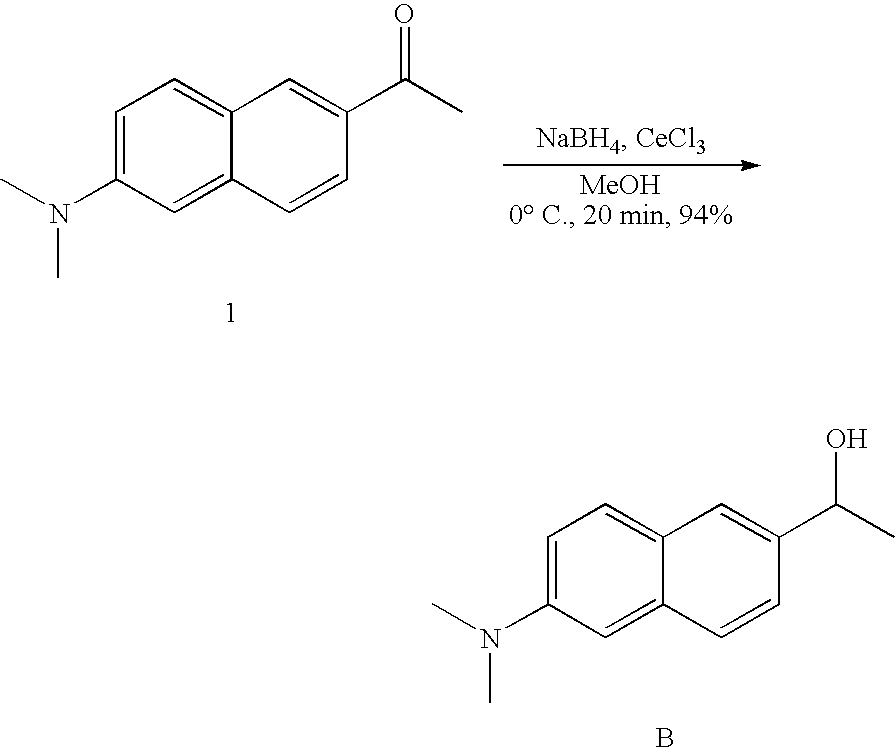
C1=C(N(C)C)C=C2C(=C1)C=C(C(C)=O)C=C2.C1=C(N(C)C)C=C2C(=C1)C=C(C(C)O)C=C2.B
